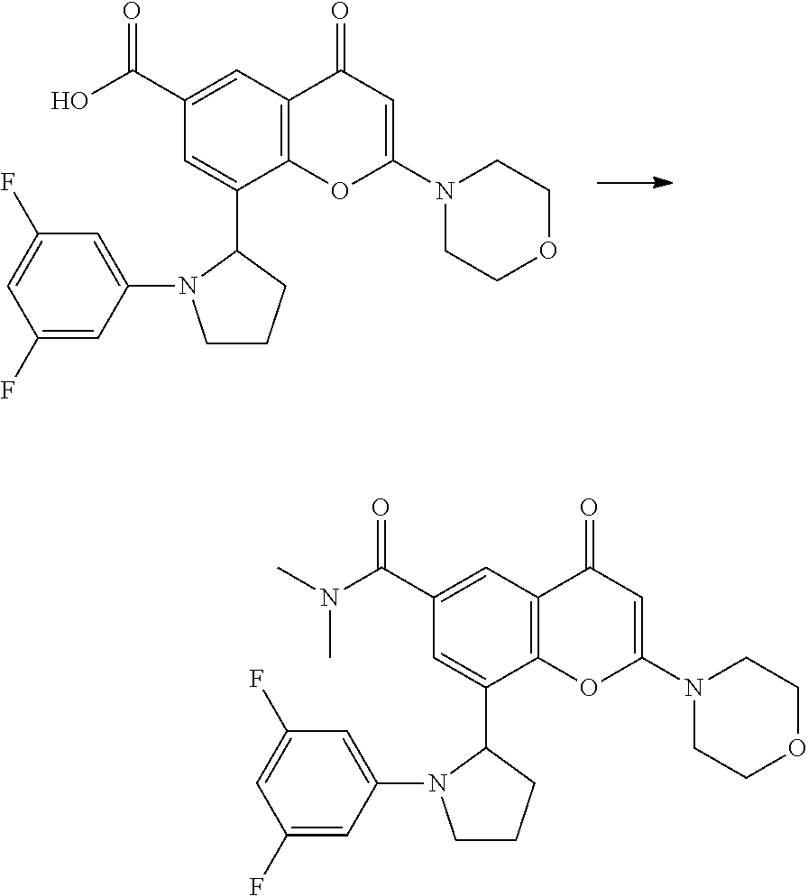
C1(C(O)=O)=CC2=C(C(C3CCCN3C3=CC(F)=CC(F)=C3)=C1)OC(N1CCOCC1)=CC2=O.C1(C(N(C)C)=O)=CC2=C(C(C3CCCN3C3=CC(F)=CC(F)=C3)=C1)OC(N1CCOCC1)=CC2=O
